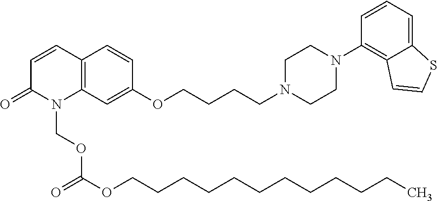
C1=CC2=C(N(COC(OCCCCCCCCCCCC)=O)C1=O)C=C(OCCCCN1CCN(C3=C4C(=CC=C3)SC=C4)CC1)C=C2
